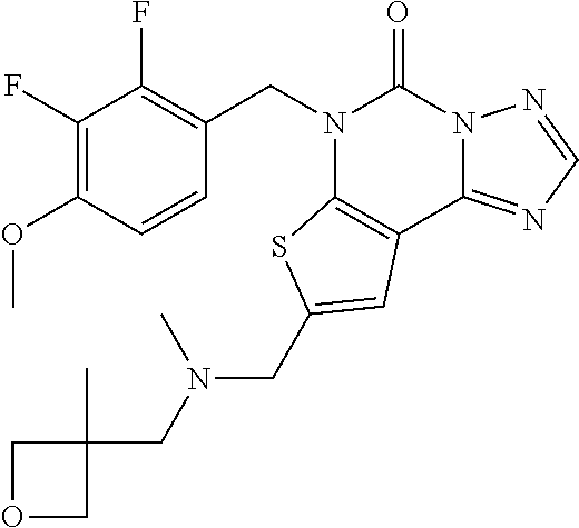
C1(F)=C(OC)C=CC(CN2C3=C(C4=NC=NN4C2=O)C=C(CN(CC2(C)COC2)C)S3)=C1F
